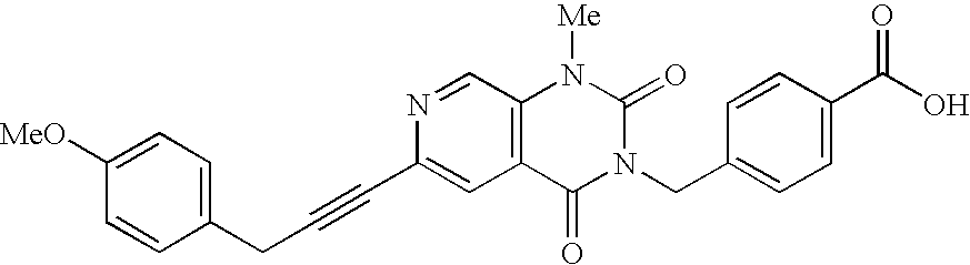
C1=C([MeO])C=CC(CC#CC2=CC3=C(C=N2)N([Me])C(=O)N(CC2=CC=C(C(O)=O)C=C2)C3=O)=C1
